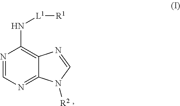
N1=CN=C2C(=C1N[L1][R1])N=CN2[R2]
